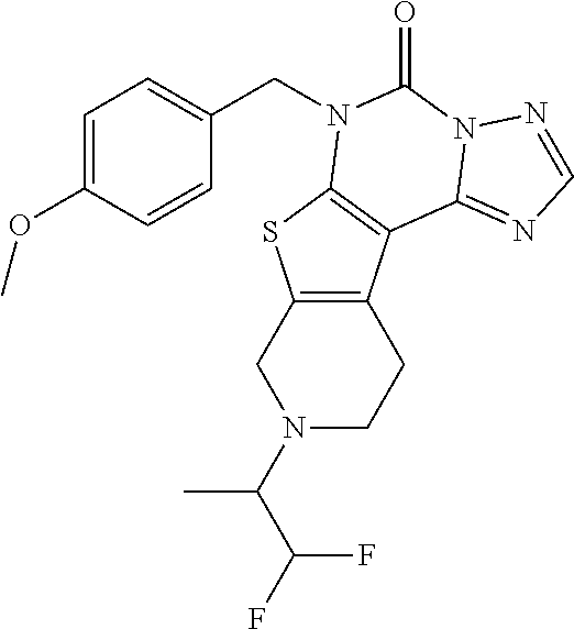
C1=C(OC)C=CC(CN2C3=C(C4=C(S3)CN(C(C(F)F)C)CC4)C3=NC=NN3C2=O)=C1
